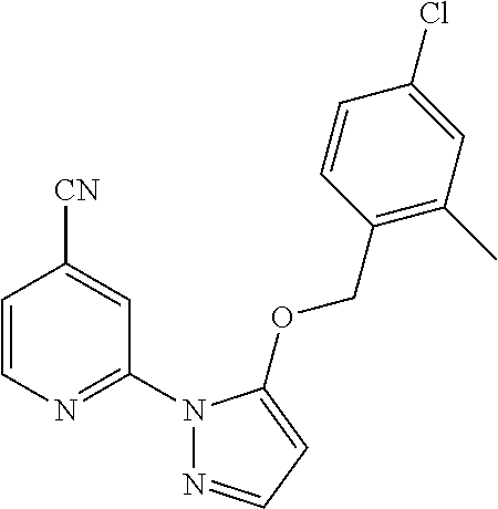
C1=CN=C(N2N=CC=C2OCC2=C(C)C=C(Cl)C=C2)C=C1[CN]
